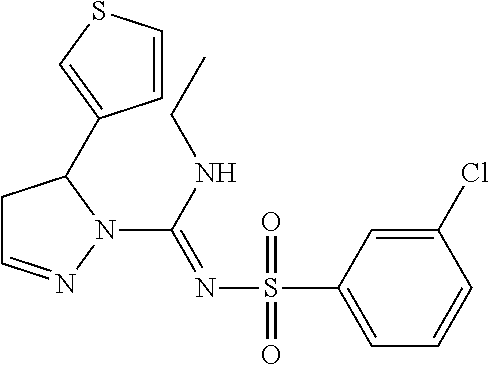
C1C=NN(C(NCC)=NS(C2=CC=CC(Cl)=C2)(=O)=O)C1C1=CSC=C1
